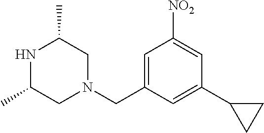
N1C(C)CN(CC2=CC([NO2])=CC(C3CC3)=C2)CC1C
